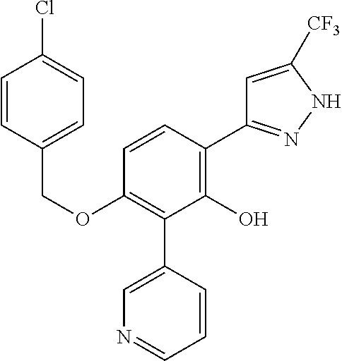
C(OC1=C(C2=CN=CC=C2)C(O)=C(C2=NNC([CF3])=C2)C=C1)C1=CC=C(Cl)C=C1
